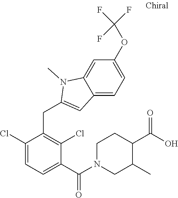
C1(CC2=CC3=CC=C(OC(F)(F)F)C=C3N2C)=C(Cl)C(C(=O)N2CC(C)C(C(=O)O)CC2)=CC=C1Cl
